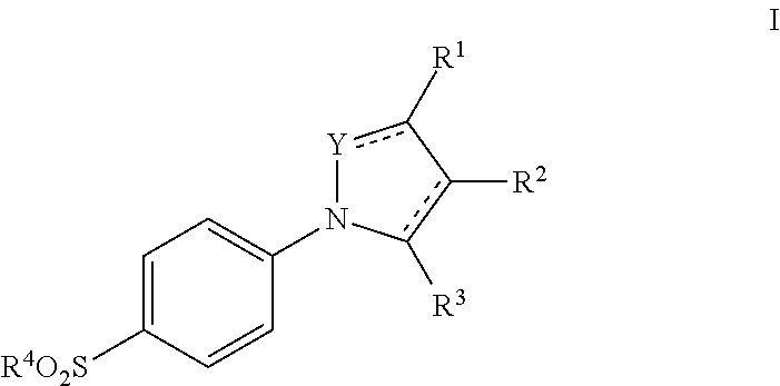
C1=C([R4O2S])C=CC(N2[Y]c([R1])-c([R2])c2[R3])=C1
